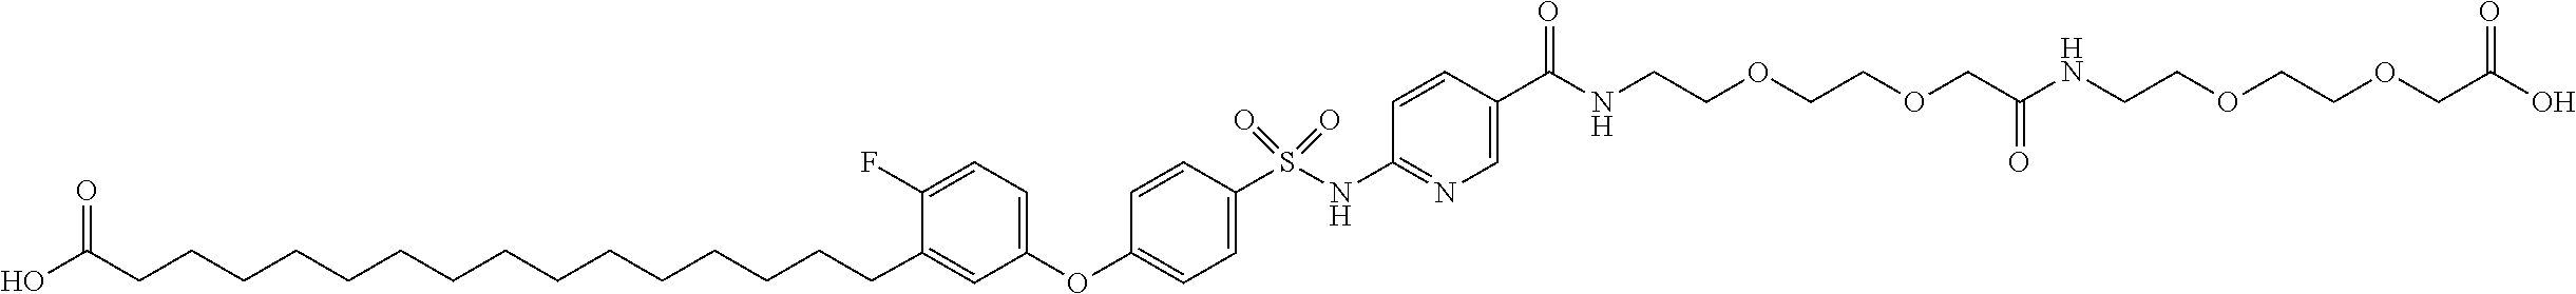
O(C1=CC=C(S(NC2=NC=C(C(=O)NCCOCCOCC(NCCOCCOCC(O)=O)=O)C=C2)(=O)=O)C=C1)C1=CC=C(F)C(CCCCCCCCCCCCCCCC(O)=O)=C1
